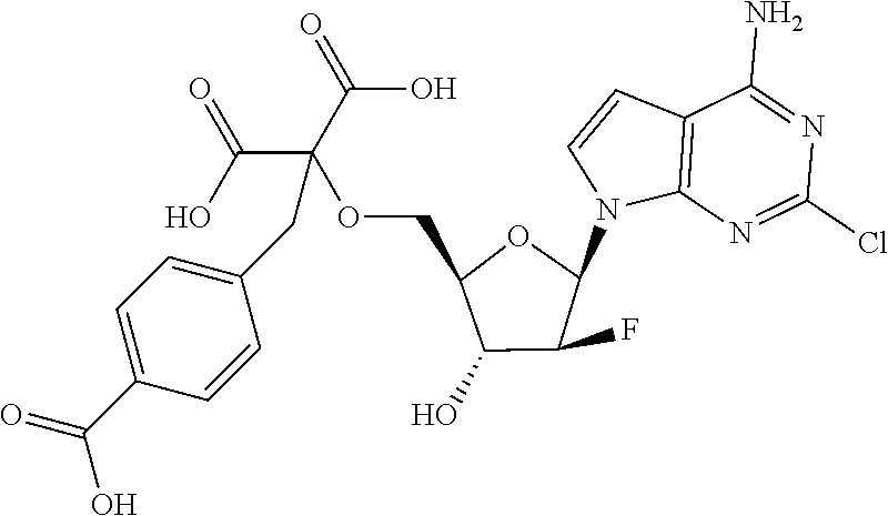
C12=C(N=C(Cl)N=C1N)N(C1OC(COC(C(=O)O)(C(=O)O)CC3=CC=C(C(=O)O)C=C3)C(O)C1F)C=C2
